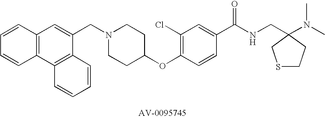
C12=C(C3=C(C(CN4CCC(OC5=C(Cl)C=C(C(NCC6(N(C)C)CCSC6)=O)C=C5)CC4)=C1)C=CC=C3)C=CC=C2
